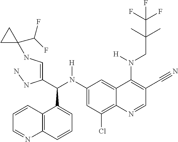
C1(N(C(C(=CNC2(C(F)F)CC2)NN)C2=CC=CC3=C2C=CC=N3)[H])=CC(Cl)=C2C(=C1)C(N(CC(C)(C)C(F)(F)F)[H])=C(C#N)C=N2
